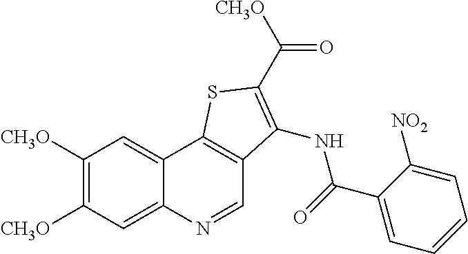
C1([CH3O])=C([CH3O])C=C2C(=C1)C1=C(C=N2)C(NC(C2=CC=CC=C2[NO2])=O)=C(C([CH3O])=O)S1
